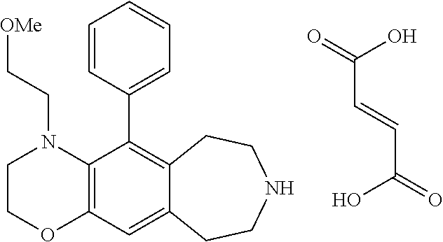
C12=C(C=C3C(=C1C1=CC=CC=C1)CCNCC3)OCCN2CC[OMe].C(C(=O)O)=CC(=O)O
